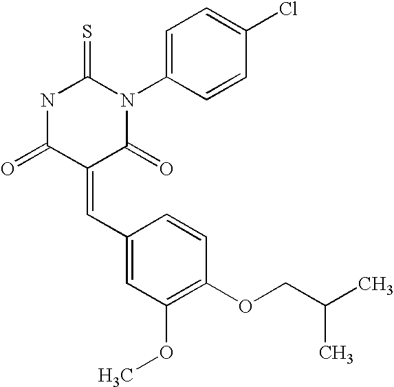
N1C(=O)C(=CC2=CC(OC)=C(OCC(C)C)C=C2)C(=O)N(C2=CC=C(Cl)C=C2)C1=S
